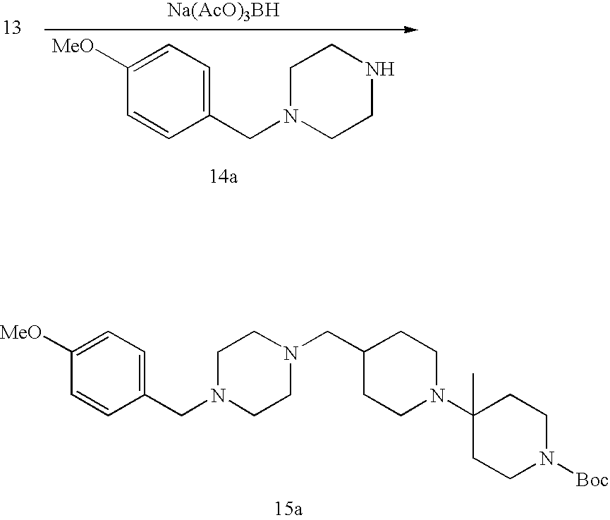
[Na(AcO)3BH].C1=C([MeO])C=CC(CN2CCNCC2)=C1.C1=C([MeO])C=CC(CN2CCN(CC3CCN(C4(C)CCN([Boc])CC4)CC3)CC2)=C1
